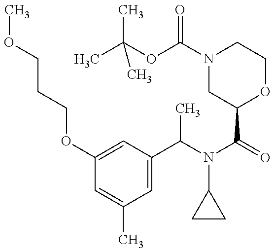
C1(OCCCOC)=CC(C(N(C(=O)C2OCCN(C(OC(C)(C)C)=O)C2)C2CC2)C)=CC(C)=C1
